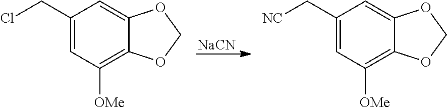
[NaCN].ClCC1=CC([OMe])=C2C(=C1)OCO2.[NC]CC1=CC([OMe])=C2C(=C1)OCO2
